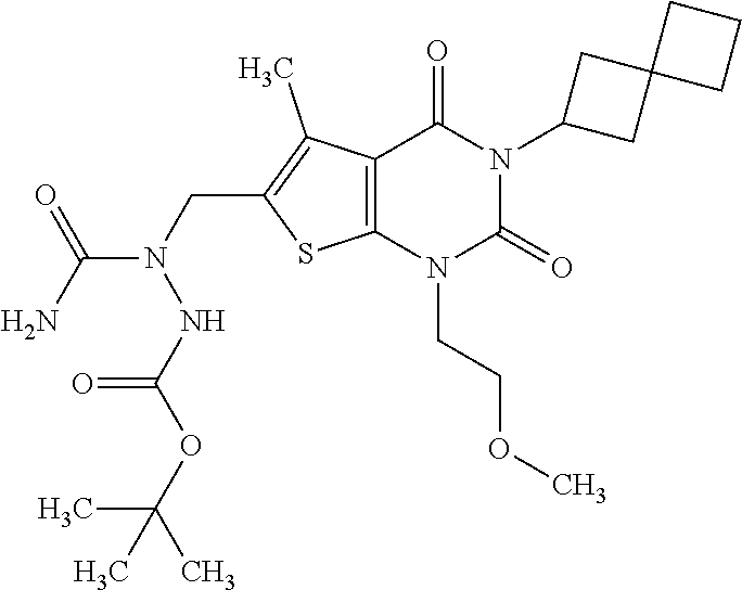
C12=C(N(CCOC)C(=O)N(C3CC4(C3)CCC4)C1=O)SC(CN(C(N)=O)NC(OC(C)(C)C)=O)=C2C
